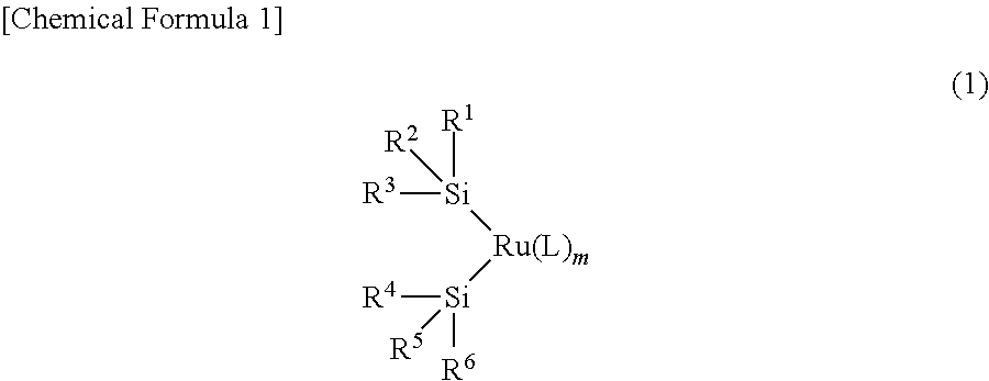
[Si]([Ru(L)m][Si]([R5])([R6])[R4])([R2])([R3])[R1]
